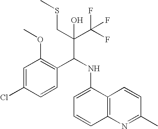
C1=C(Cl)C=CC(C(NC2=CC=CC3=C2C=CC(C)=N3)C(C(F)(F)F)(CSC)O)=C1OC
